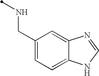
N(CC1=CC=C2C(=C1)N=CN2)C
